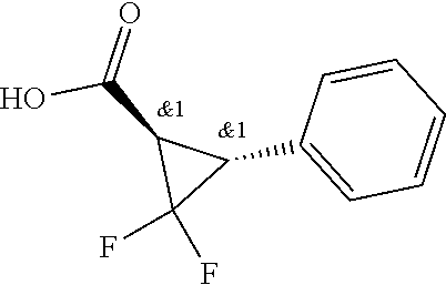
C1=CC=CC=C1C1C(C(O)=O)C1(F)F
